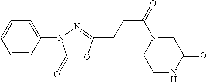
C1=CC(N2C(=O)OC(CCC(=O)N3CCNC(=O)C3)=N2)=CC=C1
